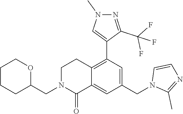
C1CCC(CN2C(=O)C3=CC(CN4C(C)=NC=C4)=CC(C4=CN(C)N=C4C(F)(F)F)=C3CC2)OC1
